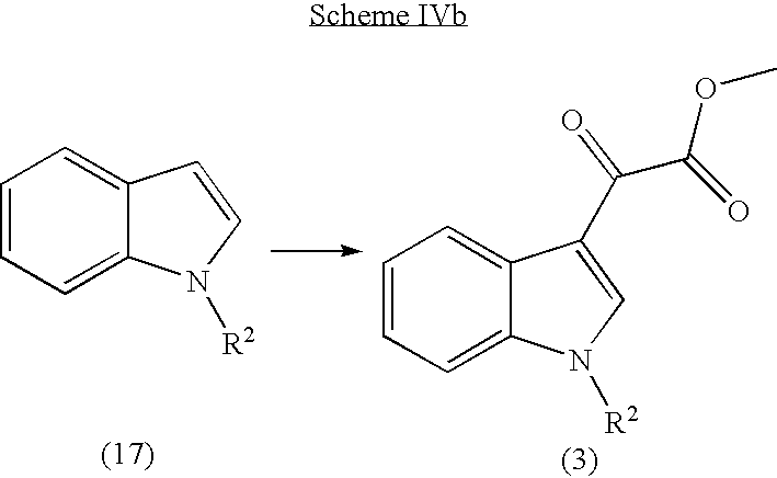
C1=CC=C2C(=C1)C=CN2[R2].C1=CC=C2C(=C1)C(C(C(=O)OC)=O)=CN2[R2]
